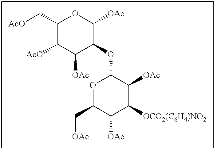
C1(C[AcO])C([AcO])C([OAc])C(OC2OC(C[OAc])C([OAc])C([OCO2(C6H4)NO2])C2[OAc])C([OAc])O1
